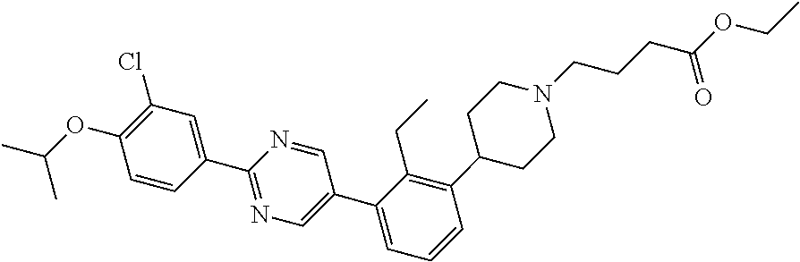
C1(C2=CN=C(C3=CC(Cl)=C(OC(C)C)C=C3)N=C2)=CC=CC(C2CCN(CCCC(OCC)=O)CC2)=C1CC
